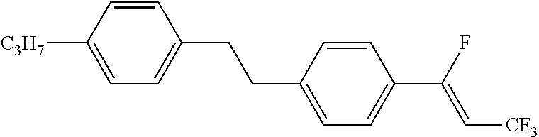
C1=C(CCC2=CC=C([C3H7])C=C2)C=CC(C(F)=C[CF3])=C1
